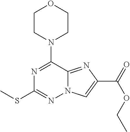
S(C1=NN2C(=NC(C(OCC)=O)=C2)C(N2CCOCC2)=N1)C
